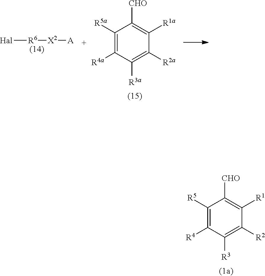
[Hal][R6][X2][A].C1([R5a])=C([R4a])C([R3a])=C([R2a])C([R1a])=C1[CHO].C1([R5])=C([R4])C([R3])=C([R2])C([R1])=C1[CHO]
